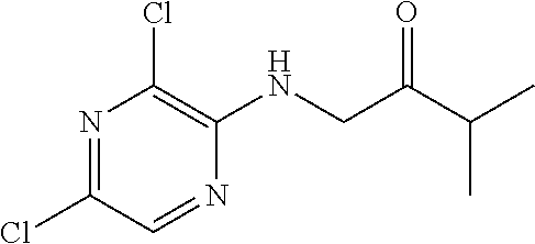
N1=C(Cl)C=NC(NCC(C(C)C)=O)=C1Cl
